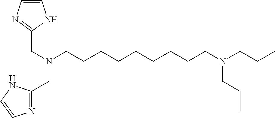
C1=CN=C(CN(CC2=NC=CN2)CCCCCCCCCN(CCC)CCC)N1
